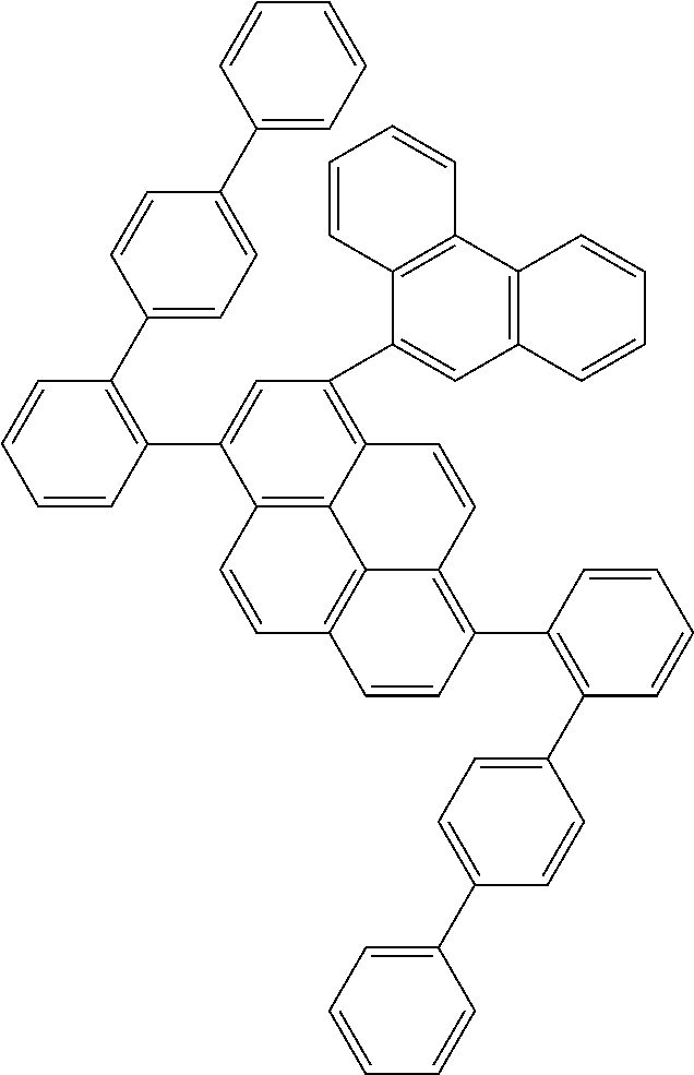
C1(C2=C(C3=CC=C(C4=CC=CC=C4)C=C3)C=CC=C2)=C2C3=C(C=C1)C=CC1=C3C(=C(C3=CC4=C(C5=C3C=CC=C5)C=CC=C4)C=C1C1=C(C3=CC=C(C4=CC=CC=C4)C=C3)C=CC=C1)C=C2
